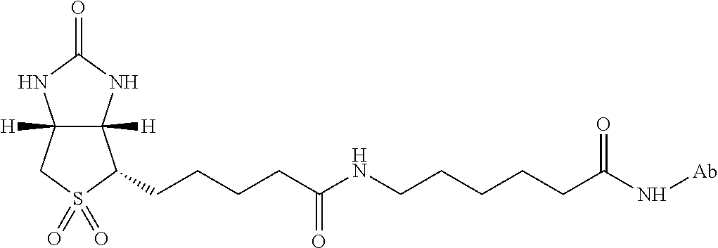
C12([H])C([H])(NC(=O)N1)C(CCCCC(NCCCCCC(N[Ab])=O)=O)S(=O)(=O)C2
